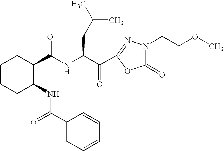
N(C(C(C1=NN(CCOC)C(=O)O1)=O)CC(C)C)C(=O)C1CCCCC1NC(=O)C1=CC=CC=C1
